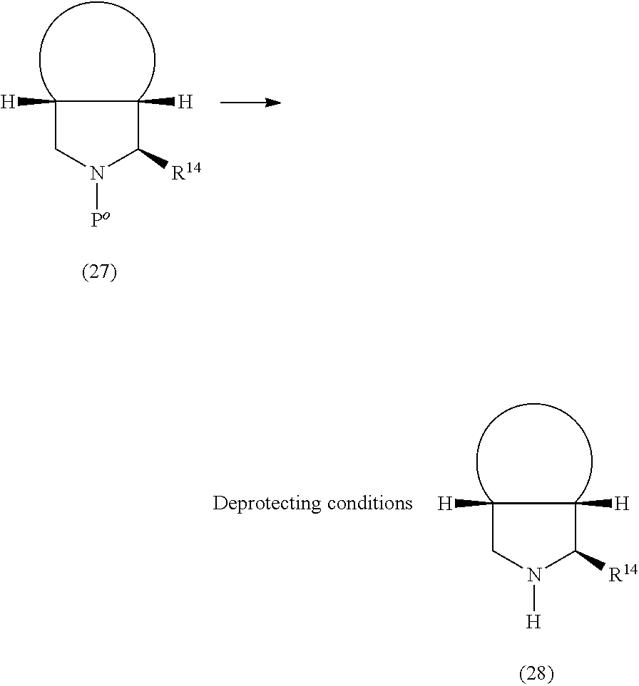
C1([H])CN([Po])C([R14])C1[H].C1([H])CN([H])C([R14])C1[H]
